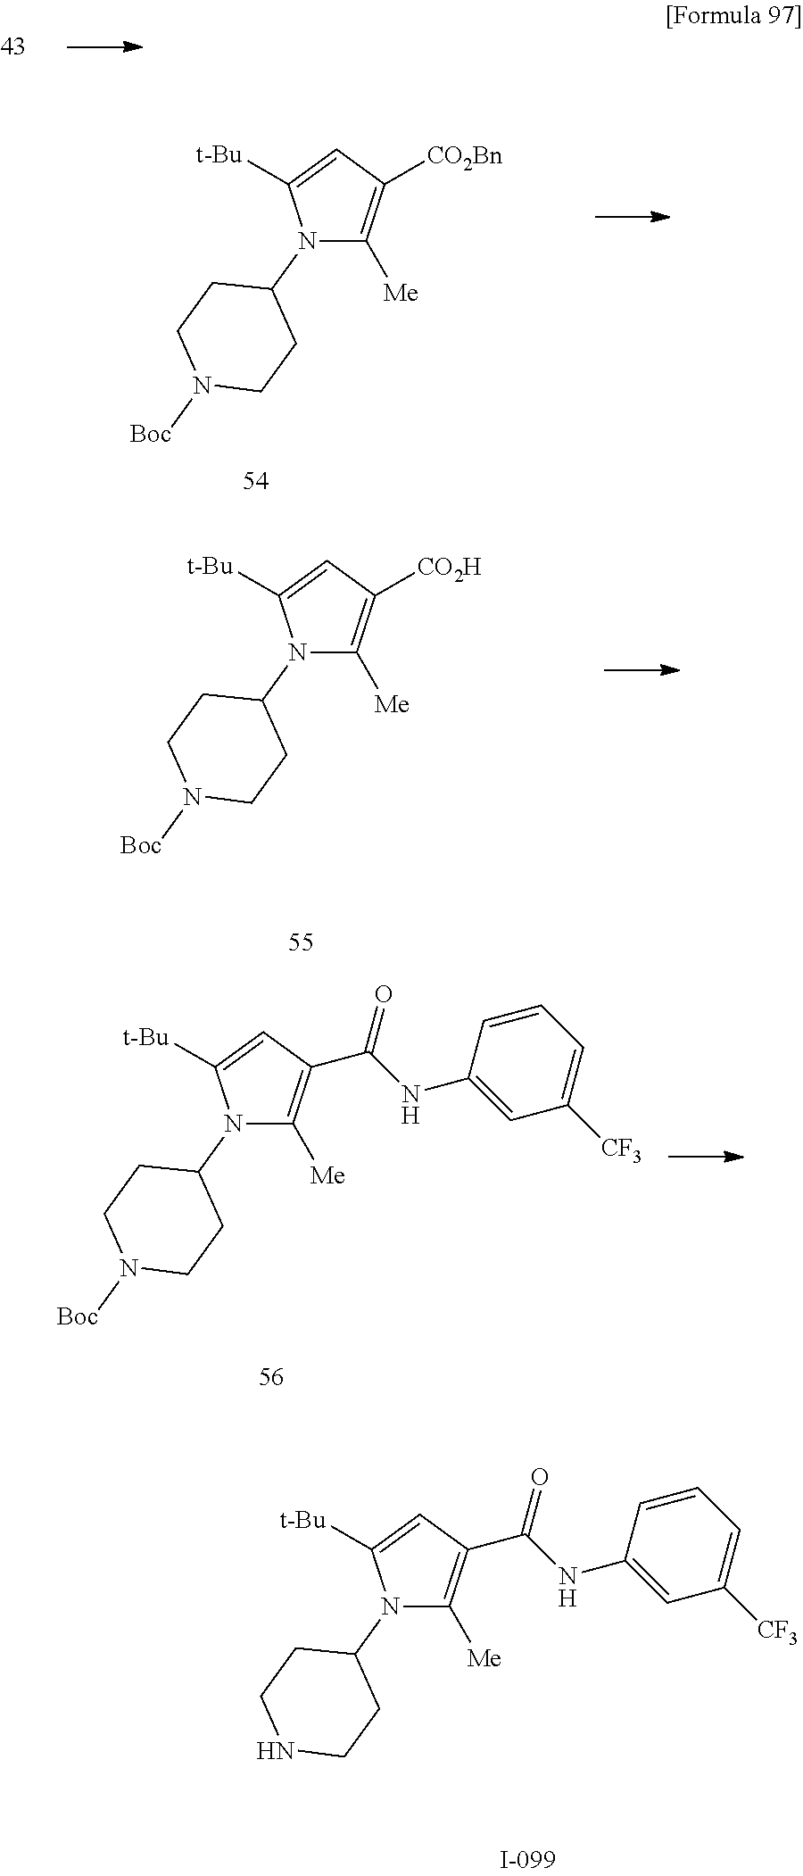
N1(C2CCN([Boc])CC2)C([Me])=C([CO2Bn])C=C1[t-Bu].N1(C2CCN([Boc])CC2)C([Me])=C([CO2H])C=C1[t-Bu].N1(C2CCN([Boc])CC2)C([Me])=C(C(NC2=CC([CF3])=CC=C2)=O)C=C1[t-Bu].N1(C2CCNCC2)C([Me])=C(C(NC2=CC([CF3])=CC=C2)=O)C=C1[t-Bu]
